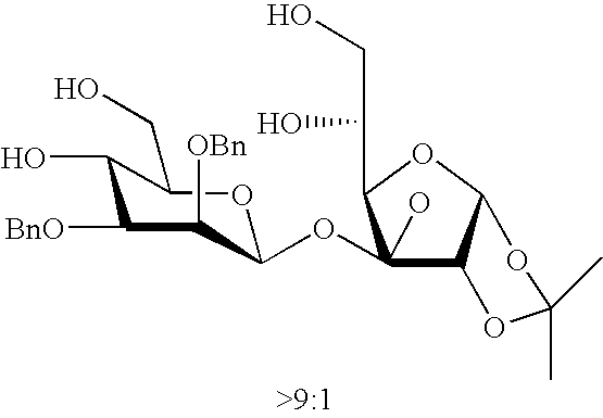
C1(O)C(CO)OC(OC2(O)C3C(OC2C(CO)O)OC(C)(C)O3)C([OBn])C1[BnO]
